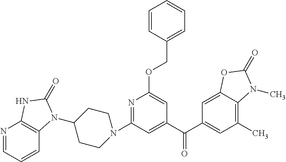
N1(C2=NC(OCC3=CC=CC=C3)=CC(C(C3=CC(C)=C4C(=C3)OC(=O)N4C)=O)=C2)CCC(N2C3=C(N=CC=C3)NC2=O)CC1
